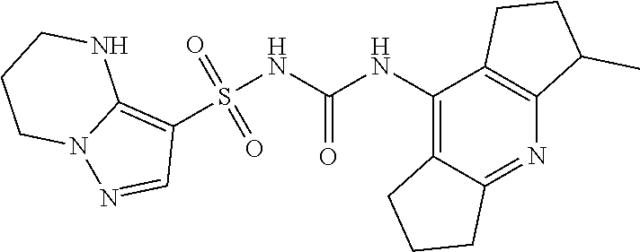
S(NC(NC1=C2C(=NC3=C1CCC3C)CCC2)=O)(C1=C2N(N=C1)CCCN2)(=O)=O
